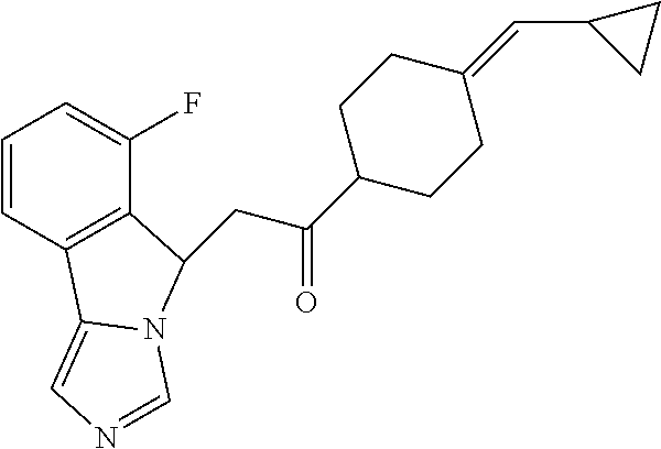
C1=CC2=C(C(F)=C1)C(CC(=O)C1CCC(=CC3CC3)CC1)N1C2=CN=C1
